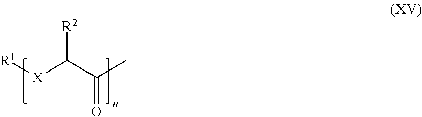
[R2]C(C(C)=O)[X][R1]
